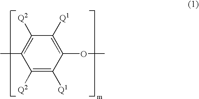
C1([Q2])=C(C)C([Q2])=C([Q1])C(OC)=C1[Q1]
